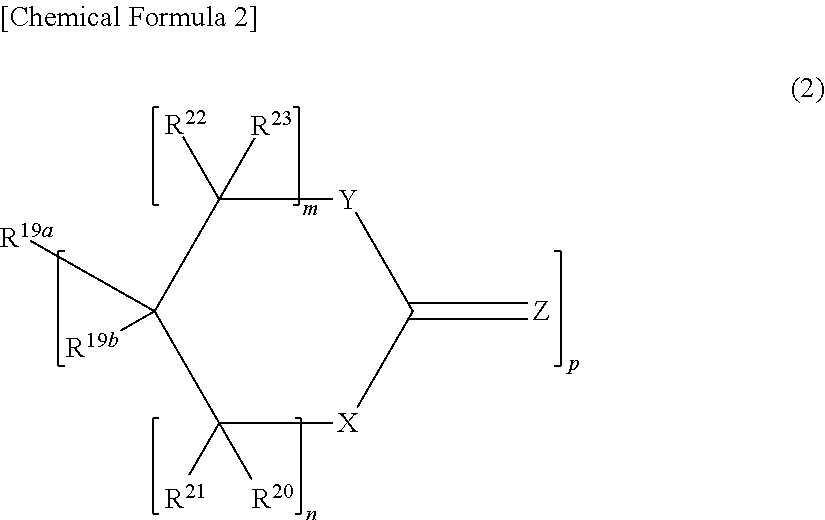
[Y]1C([R22])([R23])C([R19a])([R19b])C([R21])([R20])[X]C1=[Z]
